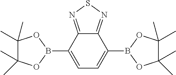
C12=NSN=C1C(B1OC(C)(C)C(C)(C)O1)=CC=C2B1OC(C)(C)C(C)(C)O1
